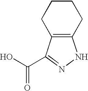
C12=C(CCCC1)NN=C2C(O)=O
